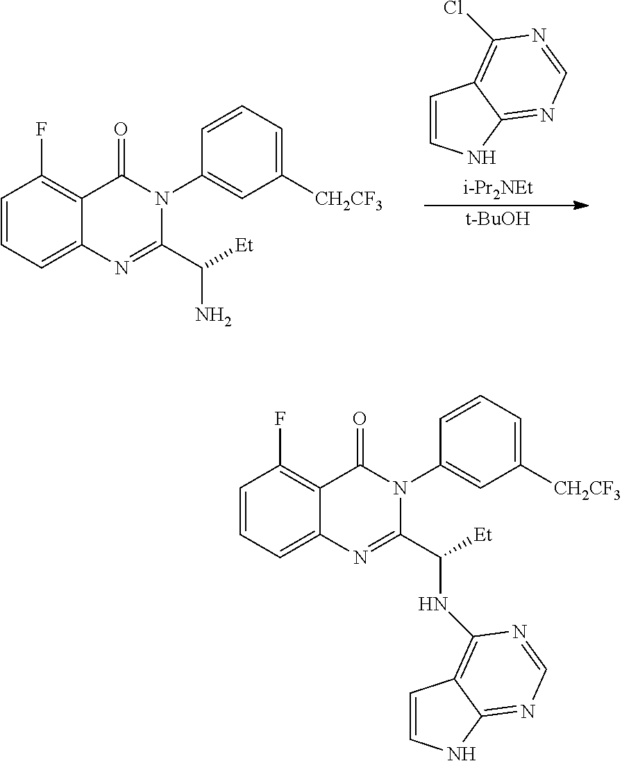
C1=CNC2=NC=NC(Cl)=C12.[i-Pr2NEt].[t-BuOH].C1=CC=C2C(=C1F)C(=O)N(C1=CC([CH2CF3])=CC=C1)C(C([Et])N)=N2.C1=CC=C2C(=C1F)C(=O)N(C1=CC([CH2CF3])=CC=C1)C(C([Et])NC1=C3C=CNC3=NC=N1)=N2
